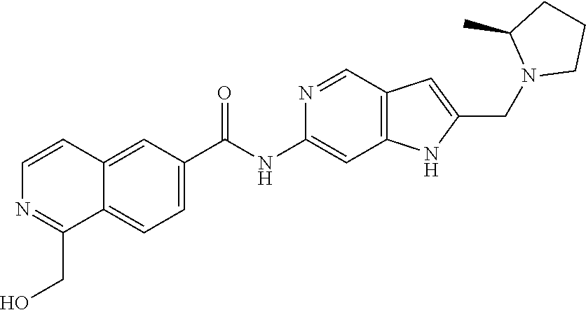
C1CN(CC2=CC3=C(N2)C=C(NC(C2=CC=C4C(=C2)C=CN=C4CO)=O)N=C3)C(C)C1
